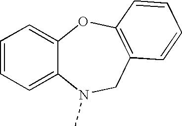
C12=CC=CC=C1N(C)CC1=C(O2)C=CC=C1
